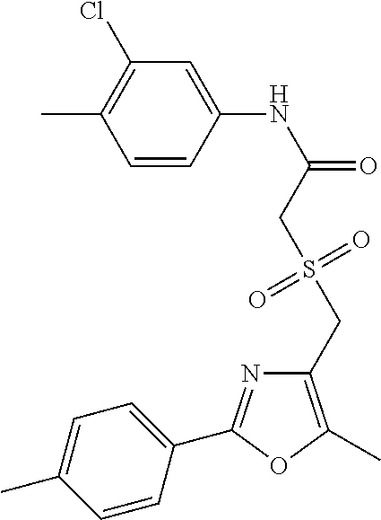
C1=CC(NC(=O)CS(CC2=C(C)OC(C3=CC=C(C)C=C3)=N2)(=O)=O)=CC(Cl)=C1C
